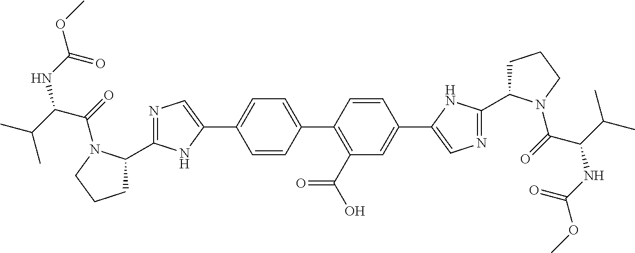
C1=CC(C2=C(C(O)=O)C=C(C3=CN=C(C4CCCN4C(C(NC(=O)OC)C(C)C)=O)N3)C=C2)=CC=C1C1=CN=C(C2CCCN2C(=O)C(C(C)C)NC(=O)OC)N1
